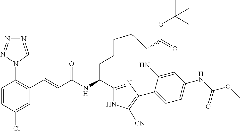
C(C(NC1C2=NC(=C([CN])N2)C2=CC=C(NC(OC)=O)C=C2NC(C(OC(C)(C)C)=O)CCCC1)=O)=CC1=C(N2C=NN=N2)C=CC(Cl)=C1
